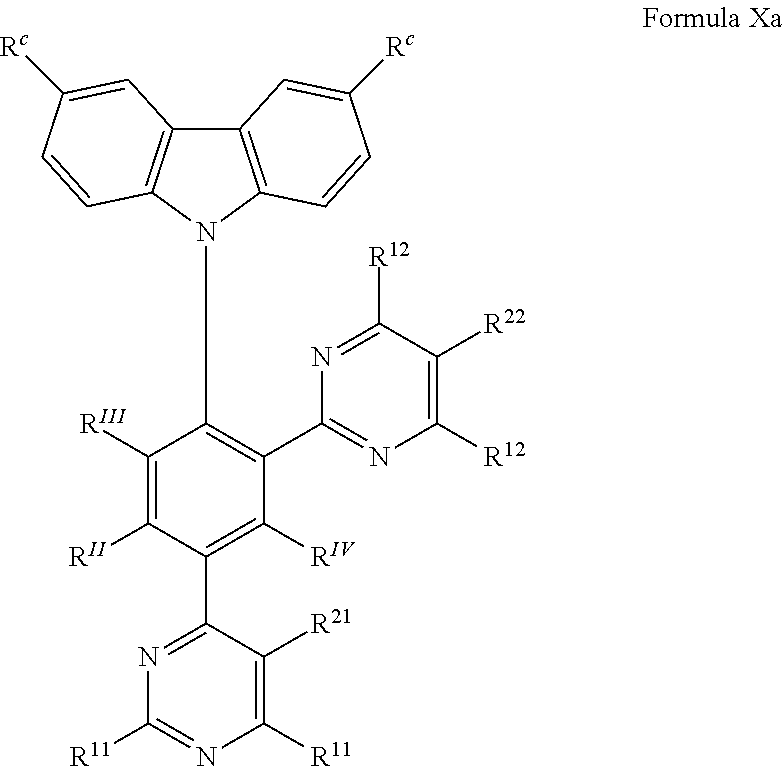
C1([RIII])=C([RII])C(C2=NC([R11])=NC([R11])=C2[R21])=C([RIV])C(C2=NC([R12])=C([R22])C([R12])=N2)=C1N1C2=C(C3=C1C=CC([Rc])=C3)C=C([Rc])C=C2
